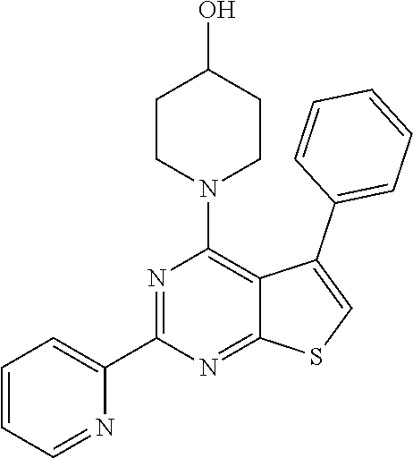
C1=CC=NC(C2=NC(N3CCC(O)CC3)=C3C(=N2)SC=C3C2=CC=CC=C2)=C1
